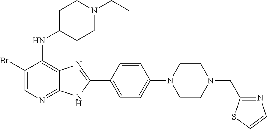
C1(Br)=CN=C2C(=C1NC1CCN(CC)CC1)N=C(C1=CC=C(N3CCN(CC4=NC=CS4)CC3)C=C1)N2
